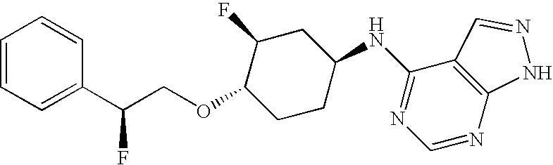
C1=CC=CC(C(COC2C(F)CC(NC3=NC=NC4=C3C=NN4)CC2)F)=C1
